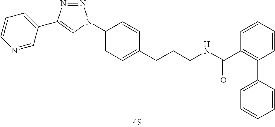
C1=C(N2N=NC(C3=CC=CN=C3)=C2)C=CC(CCCNC(C2=C(C3=CC=CC=C3)C=CC=C2)=O)=C1
